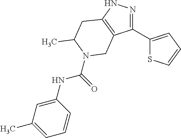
N1=C(C2=CC=CS2)C2=C(N1)CC(C)N(C(=O)NC1=CC(C)=CC=C1)C2
